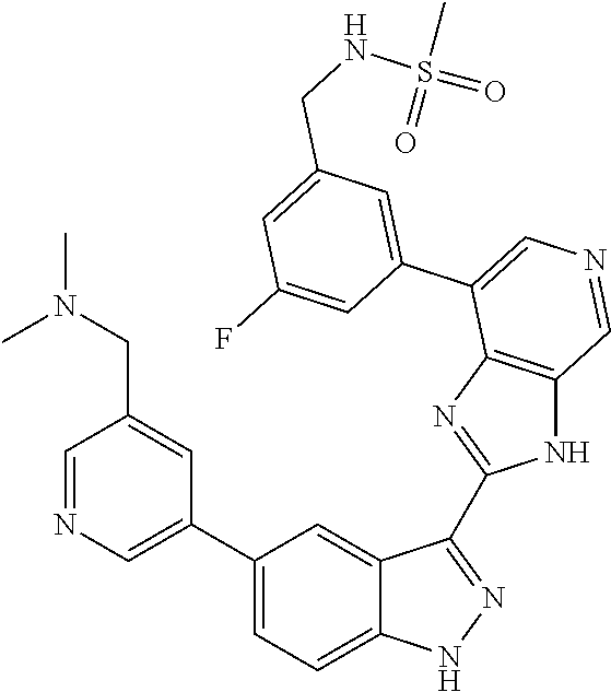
C1(C2=CN=CC(CN(C)C)=C2)=CC=C2C(=C1)C(C1=NC3=C(N1)C=NC=C3C1=CC(CNS(=O)(C)=O)=CC(F)=C1)=NN2
